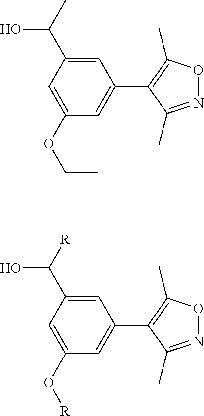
C1=C(C(C)O)C=C(OCC)C=C1C1=C(C)ON=C1C.C1=C(C([R])O)C=C(O[R])C=C1C1=C(C)ON=C1C
